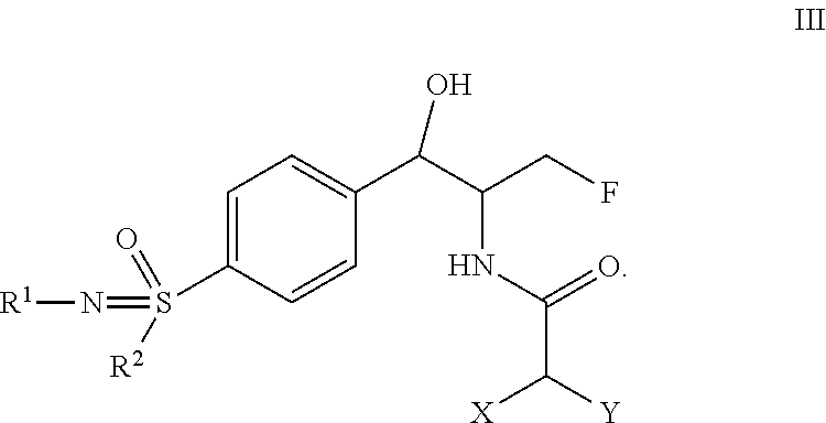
S(C1=CC=C(C(C(CF)NC(C([Y])[X])=O)O)C=C1)([R2])(=O)=N[R1]
